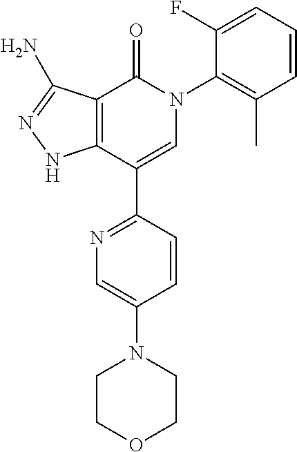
C12=C(C(C3=NC=C(N4CCOCC4)C=C3)=CN(C3=C(C)C=CC=C3F)C1=O)NN=C2N
